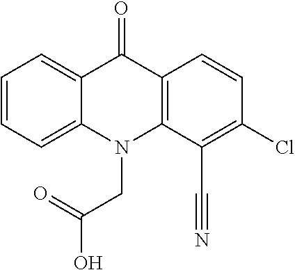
C12=CC=CC=C1N(CC(O)=O)C1=C(C2=O)C=CC(Cl)=C1C#N
